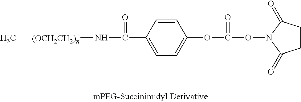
C1CC(=O)N(OC(OC2=CC=C(C(N[(OCH2CH2)n]C)=O)C=C2)=O)C1=O
